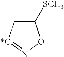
C1([SCH3])=C[*C]=NO1
